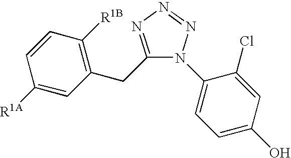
C1([R1A])=CC(CC2=NN=NN2C2=CC=C(O)C=C2Cl)=C([R1B])C=C1
